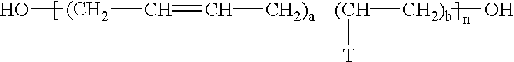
[(CH2](C=C[CH2)a])O.[(CH]([CH2)b]O)[T]
